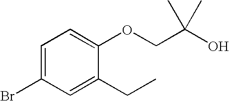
BrC1=CC=C(OCC(O)(C)C)C(CC)=C1
